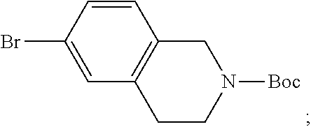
C1=CC(Br)=CC2=C1CN([Boc])CC2
